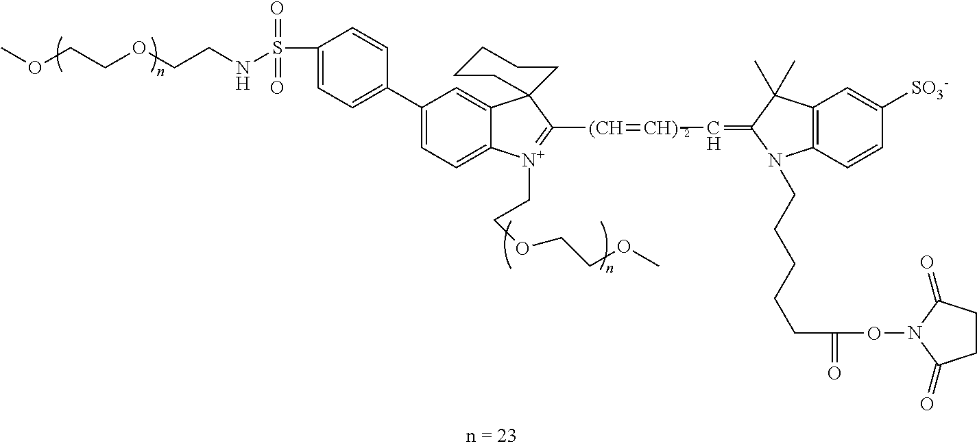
C1=C(C2=CC=C(S(NCCOCCOC)(=O)=O)C=C2)C=C2C(=C1)[N+](CCOCCOC)=C([(CH]=[CH)]C=C1N(CCCCCC(ON3C(=O)CCC3=O)=O)C3=C(C=C([SO3-])C=C3)C1(C)C)C21CCCCC1
